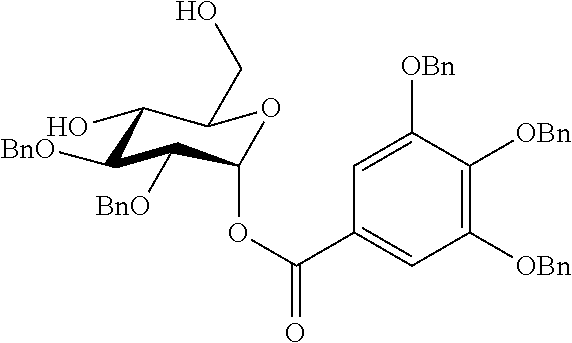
C1([BnO])C([BnO])C(O)C(CO)OC1OC(C1=CC([OBn])=C([OBn])C([OBn])=C1)=O
